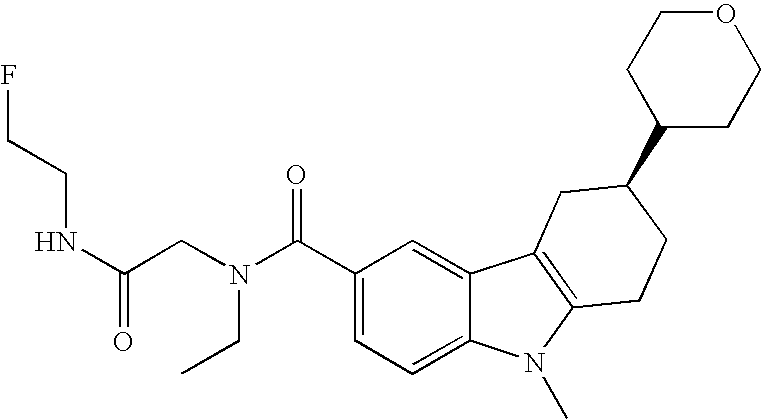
C1(C(N(CC(NCCF)=O)CC)=O)=CC=C2C(=C1)C1=C(N2C)CCC(C2CCOCC2)C1
